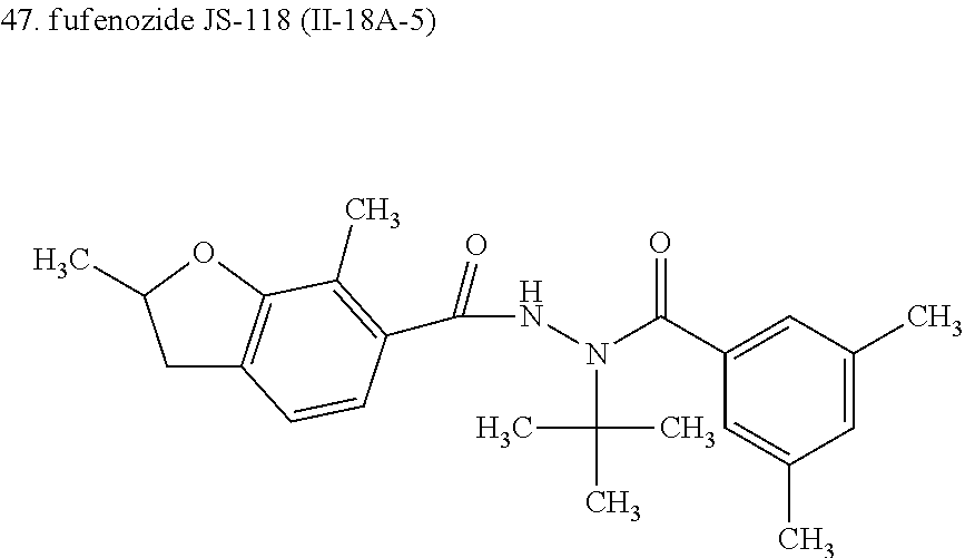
C1(C(N(C(C)(C)C)NC(C2=C(C)C3=C(CC(C)O3)C=C2)=O)=O)=CC(C)=CC(C)=C1
